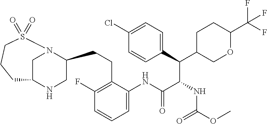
C1N2C(CCC3=C(F)C=CC=C3NC(C(NC(=O)OC)C(C3=CC=C(Cl)C=C3)C3COC(C(F)(F)F)CC3)=O)CNC1CCCS2(=O)=O
